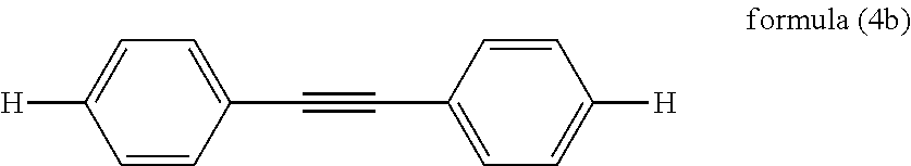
[H]C1=CC=C(C#CC2=CC=C([H])C=C2)C=C1
